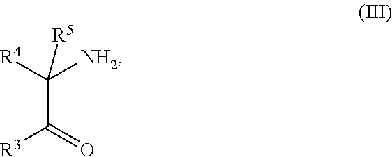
[NH2]C(C(=O)[R3])([R4])[R5]
